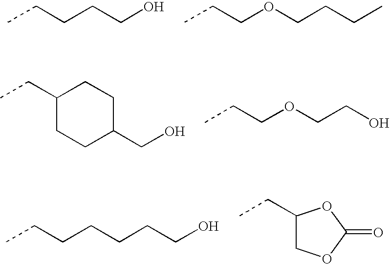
C(CCCO)C.C(COCCCC)C.C(COCCO)C.C1(CC)CCC(CO)CC1.C(CCCCCO)C.C1(CC)COC(=O)O1
